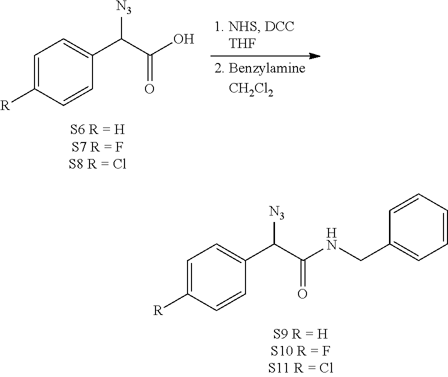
[R]C1=CC=C(C(C(NCC2=CC=CC=C2)=O)[N3])C=C1.C1(C(C(O)=O)[N3])=CC=C([R])C=C1
